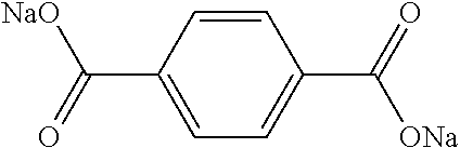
C1=CC(C([NaO])=O)=CC=C1C(=O)[ONa]
